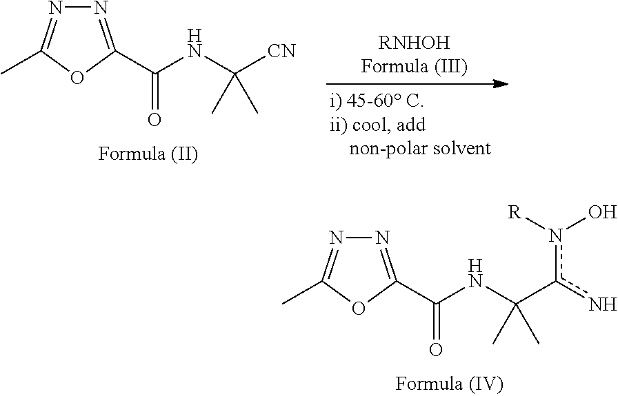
N1=C(C(NC([CN])(C)C)=O)OC(C)=N1.N1=C(C(NC(c(n)n([R])O)(C)C)=O)OC(C)=N1
